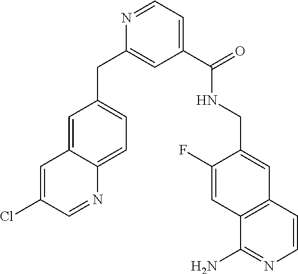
C12=C(C=C(F)C(CNC(C3=CC=NC(CC4=CC=C5C(=C4)C=C(Cl)C=N5)=C3)=O)=C1)C(N)=NC=C2
